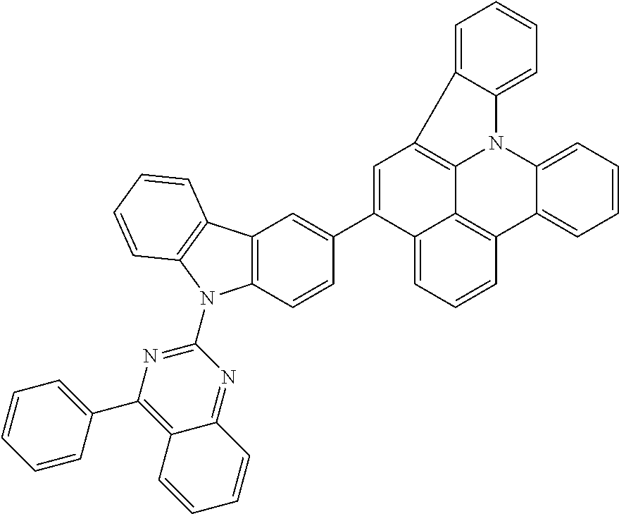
C1=CC=C2C(=C1)C1=C3N2C2=CC=CC=C2C2=C3C(=CC=C2)C(C2=CC3=C(C=C2)N(C2=NC(C4=CC=CC=C4)=C4C(=N2)C=CC=C4)C2=C3C=CC=C2)=C1
